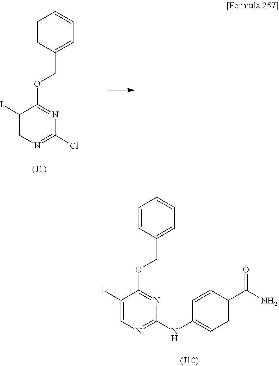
C1=CC(COC2=NC(Cl)=NC=C2I)=CC=C1.C1=CC(COC2=NC(NC3=CC=C(C(N)=O)C=C3)=NC=C2I)=CC=C1
